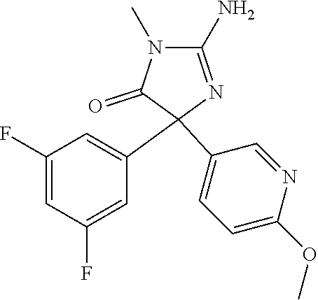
C1(F)=CC(F)=CC(C2(C3=CC=C(OC)N=C3)C(=O)N(C)C(N)=N2)=C1
